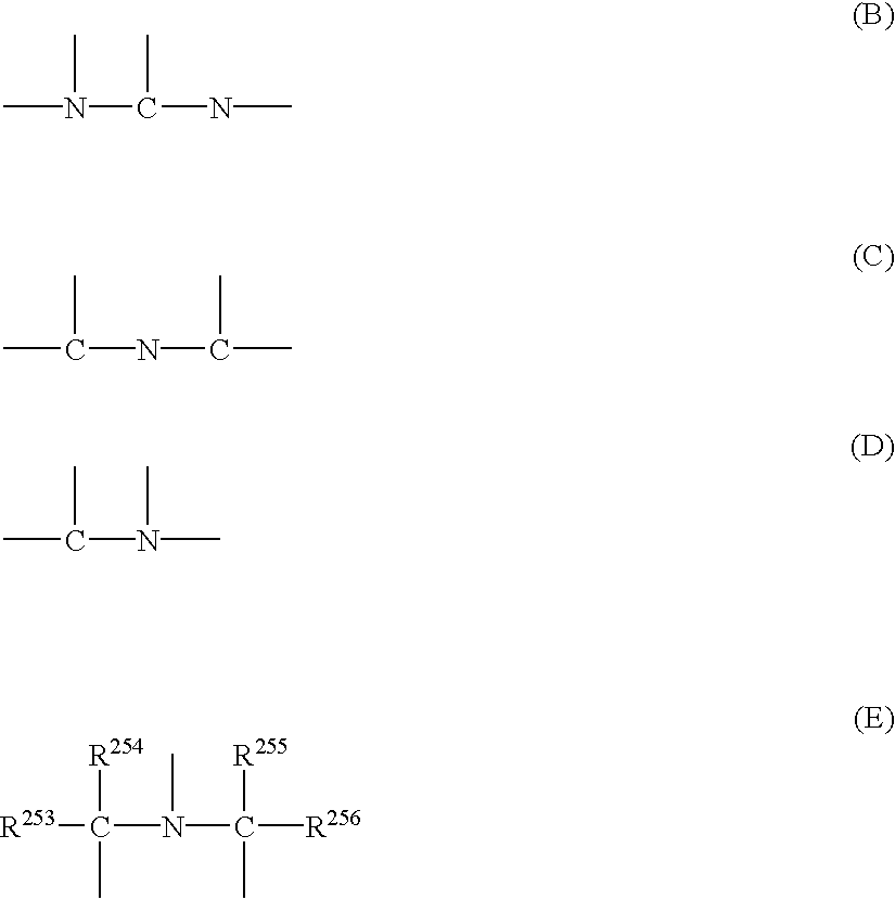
CN(C(NC)C)C.CC(NC(C)C)C.CC(N(C)C)C.[R253]C([R254])(C)N(C([R256])([R255])C)C
